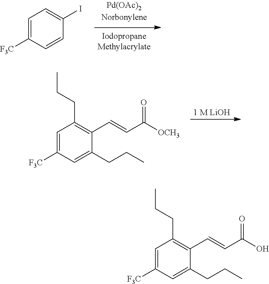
C1=C([F3C])C=CC(I)=C1.C1=C([F3C])C=C(CCC)C(C=CC([OCH3])=O)=C1CCC.[1 M LiOH].C1=C([F3C])C=C(CCC)C(C=CC(O)=O)=C1CCC
